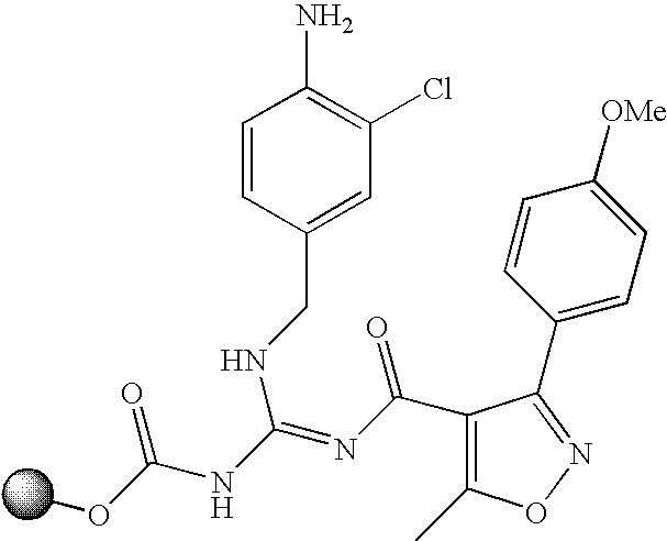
C1=CC(CNC(=NC(C2=C(C)ON=C2C2=CC=C([OMe])C=C2)=O)NC(OC)=O)=CC(Cl)=C1N
